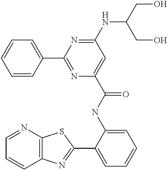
C1=NC2=C(C=C1)N=C(C1=CC=CC=C1NC(=O)C1=CC(NC(CO)CO)=NC(C3=CC=CC=C3)=N1)S2
